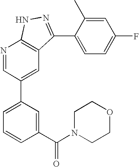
N1=CC(C2=CC=CC(C(N3CCOCC3)=O)=C2)=CC2=C1NN=C2C1=CC=C(F)C=C1C
